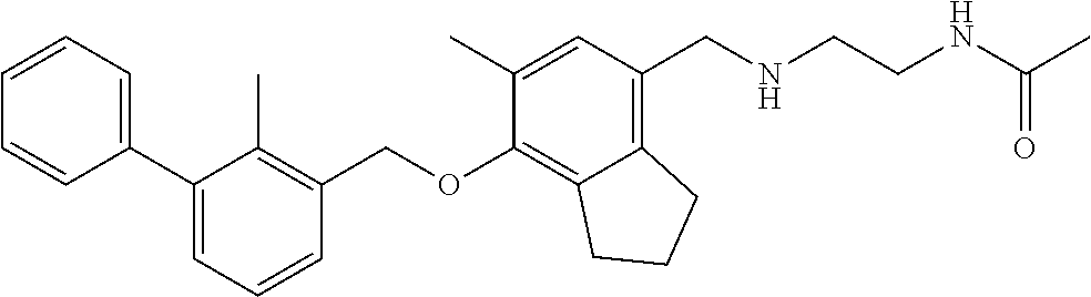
C1=CC=C(C2=CC=CC(COC3=C4C(=C(CNCCNC(=O)C)C=C3C)CCC4)=C2C)C=C1
